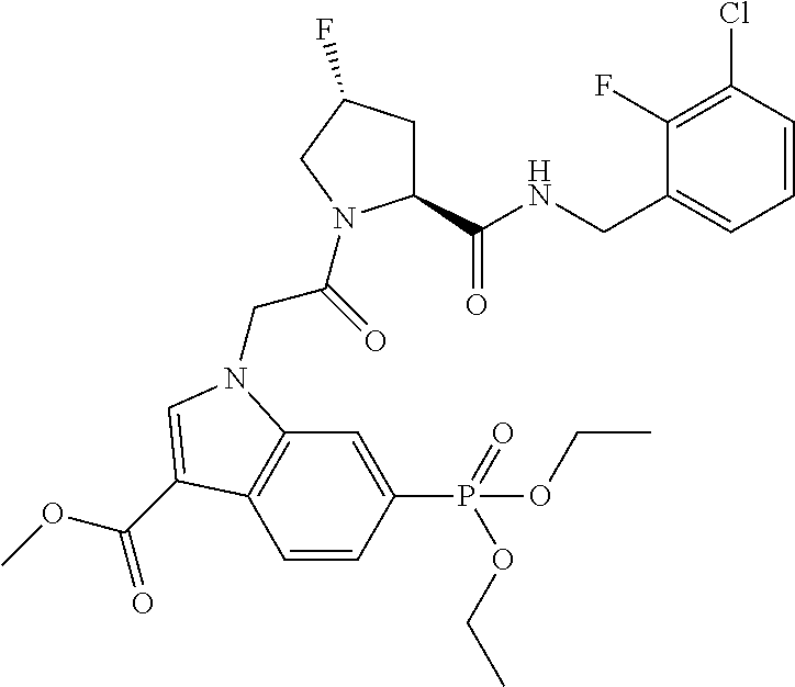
C1=CC(Cl)=C(F)C(CNC(C2CC(F)CN2C(=O)CN2C3=C(C=CC(P(OCC)(=O)OCC)=C3)C(C(OC)=O)=C2)=O)=C1
